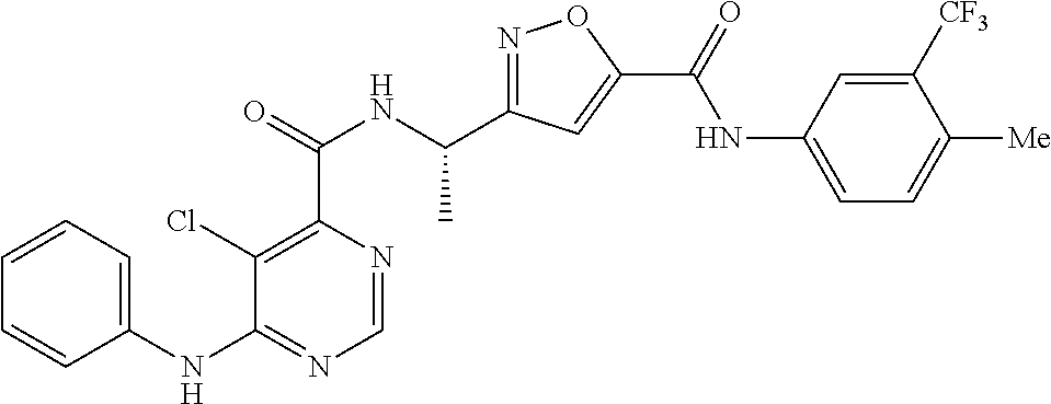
C1=NC(C(=O)NC(C2=NOC(C(=O)NC3=CC=C([Me])C([CF3])=C3)=C2)C)=C(Cl)C(NC2=CC=CC=C2)=N1
